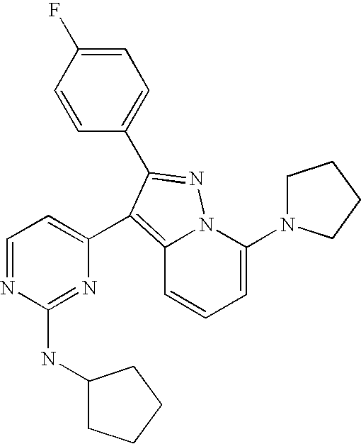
C12=C(C3=CC=NC(NC4CCCC4)=N3)C(C3=CC=C(F)C=C3)=NN1C(N1CCCC1)=CC=C2
